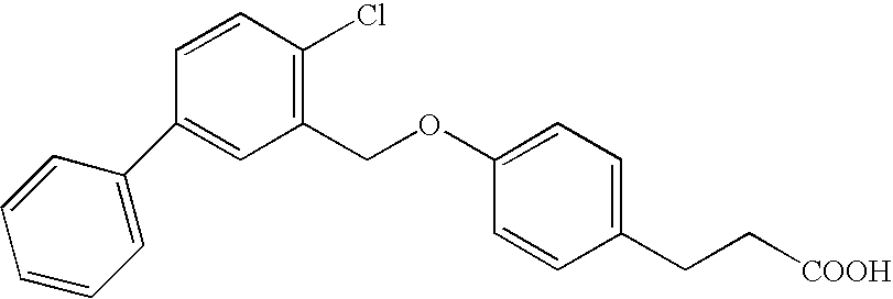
C1(C2=CC(COC3=CC=C(CC[COOH])C=C3)=C(Cl)C=C2)=CC=CC=C1
